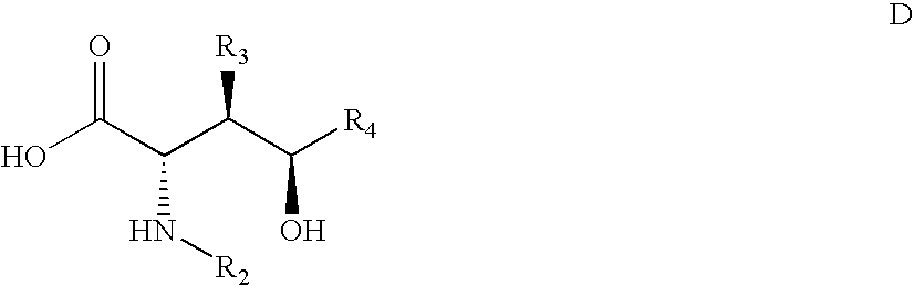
OC(C(C(C([R4])O)[R3])N[R2])=O
